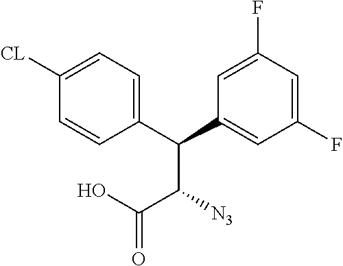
C1=C([CL])C=CC(C(C2=CC(F)=CC(F)=C2)C([N3])C(O)=O)=C1
